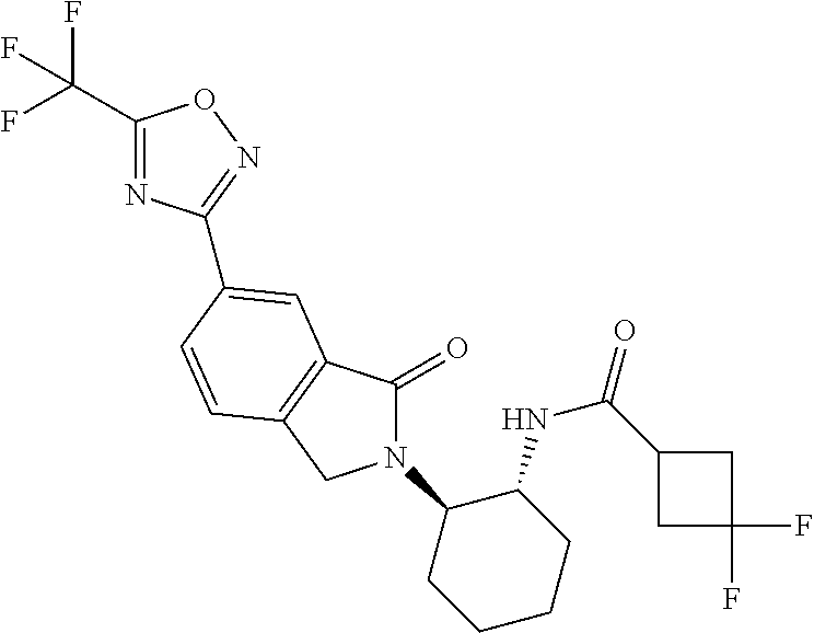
C1(C(F)(F)F)=NC(C2=CC3=C(CN(C4CCCCC4NC(=O)C4CC(F)(F)C4)C3=O)C=C2)=NO1
